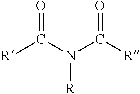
O=C(N(C([R])=O)[R])[R]
